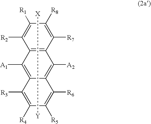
[Y][X].C12=C(C([R7])=C([R8])C([R1])=C1[R2])C([A2])=C1C(=C2[A1])C([R3])=C([R4])C([R5])=C1[R6]
